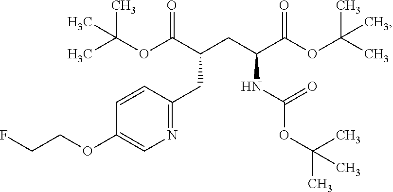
C(C(CC(C(OC(C)(C)C)=O)NC(OC(C)(C)C)=O)C(OC(C)(C)C)=O)C1=NC=C(OCCF)C=C1
